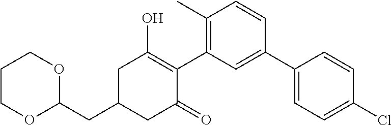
C1(C)=C(C2=C(O)CC(CC3OCCCO3)CC2=O)C=C(C2=CC=C(Cl)C=C2)C=C1
